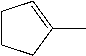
C1CCC(C)=C1
